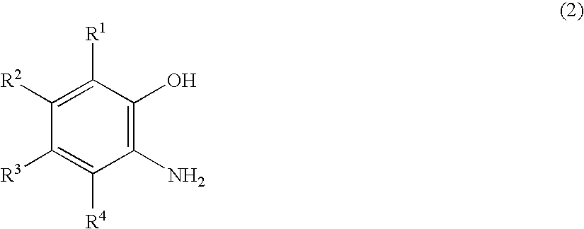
C1(N)=C(O)C([R1])=C([R2])C([R3])=C1[R4]
